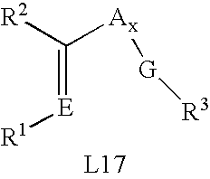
C(=[E][R1])([Ax][G][R3])[R2]
